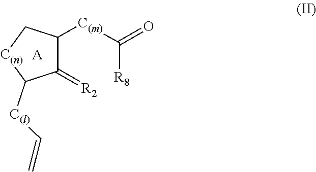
C1(=[R2])C([C(m)]C(=O)[R8])C[C(n)]C1[C(l)]C=C.[A]
